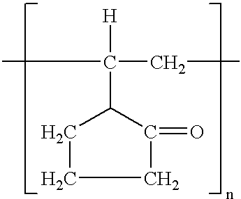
CC([H])(CC)C1CCCC1=O
